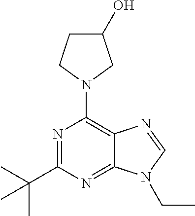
N1=C(C(C)(C)C)N=C2C(=C1N1CC(O)CC1)N=CN2CC
